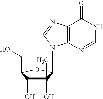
C1(O)(C)C(O)C(CO)OC1N1C2=C(C(=O)NC=N2)N=C1
